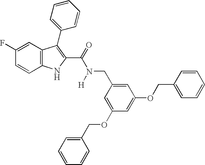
C1=C(F)C=CC2=C1C(C1=CC=CC=C1)=C(C(=O)N(CC1=CC(OCC3=CC=CC=C3)=CC(OCC3=CC=CC=C3)=C1)[H])N2
